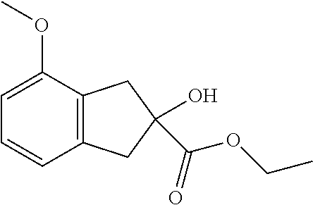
C1=C(OC)C2=C(C=C1)CC(O)(C(=O)OCC)C2
